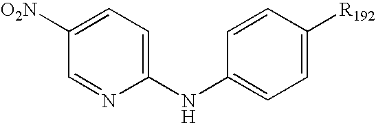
C1=C([O2N])C=NC(NC2=CC=C([R192])C=C2)=C1
